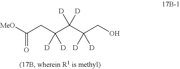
C(CC(C(C(CO)([D])[D])([D])[D])([D])[D])([MeO])=O
